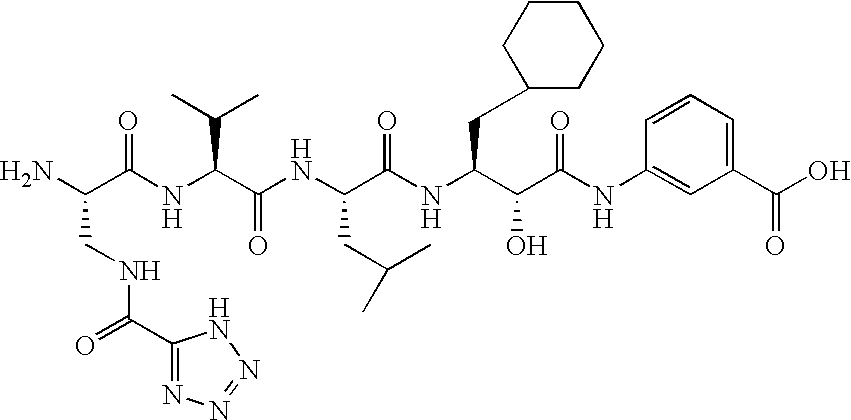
NC(C(NC(C(NC(C(NC(C(C(NC1=CC(C(O)=O)=CC=C1)=O)O)CC1CCCCC1)=O)CC(C)C)=O)C(C)C)=O)CNC(=O)C1=NN=NN1
